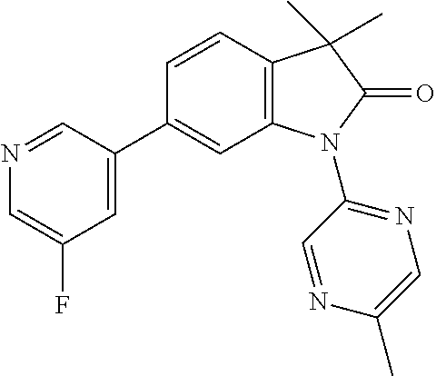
N1=CC(C2=CC3=C(C=C2)C(C)(C)C(=O)N3C2=NC=C(C)N=C2)=CC(F)=C1
